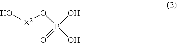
O(P(O)(=O)O)[X2]O
